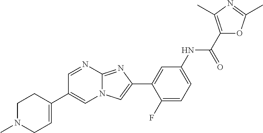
C1=NC2=NC(C3=CC(NC(C4=C(C)N=C(C)O4)=O)=CC=C3F)=CN2C=C1C1=CCN(C)CC1
